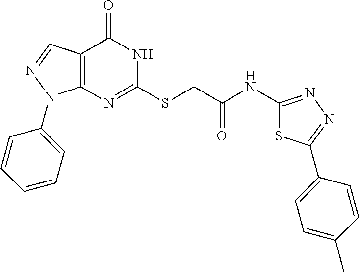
C12=C(C=NN1C1=CC=CC=C1)C(=O)NC(SCC(NC1=NN=C(C3=CC=C(C)C=C3)S1)=O)=N2
